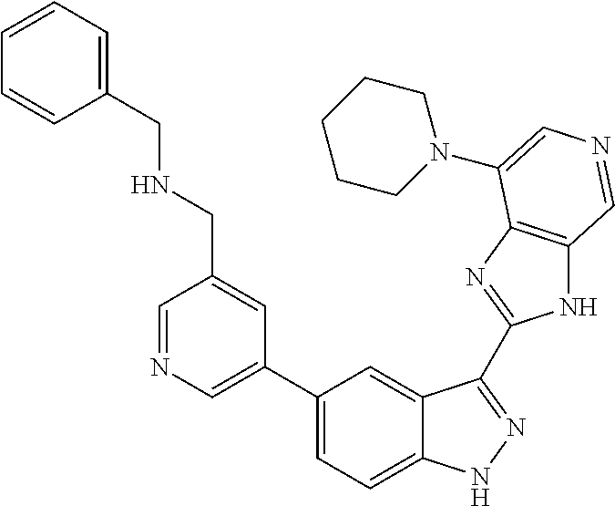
C1(C2=CN=CC(CNCC3=CC=CC=C3)=C2)=CC=C2C(=C1)C(C1=NC3=C(N1)C=NC=C3N1CCCCC1)=NN2
